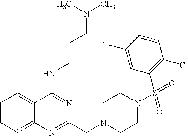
C1=CC=C2C(=C1)C(NCCCN(C)C)=NC(CN1CCN(S(C3=C(Cl)C=CC(Cl)=C3)(=O)=O)CC1)=N2
